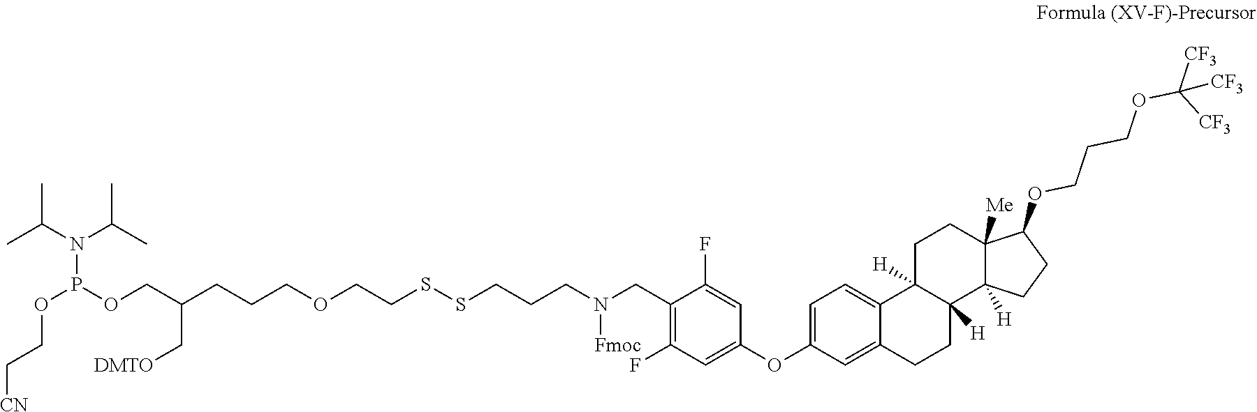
C1(OC2=CC(F)=C(CN(CCCSSCCOCCCC(COP(OCC[CN])N(C(C)C)C(C)C)C[DMTO])[Fmoc])C(F)=C2)=CC=C2C(=C1)CCC1([H])C2([H])CCC2([Me])C1([H])CCC2OCCCOC([CF3])([CF3])[CF3]
